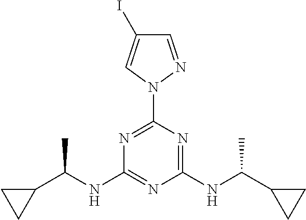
C(NC1=NC(NC(C2CC2)C)=NC(N2N=CC(I)=C2)=N1)(C1CC1)C
